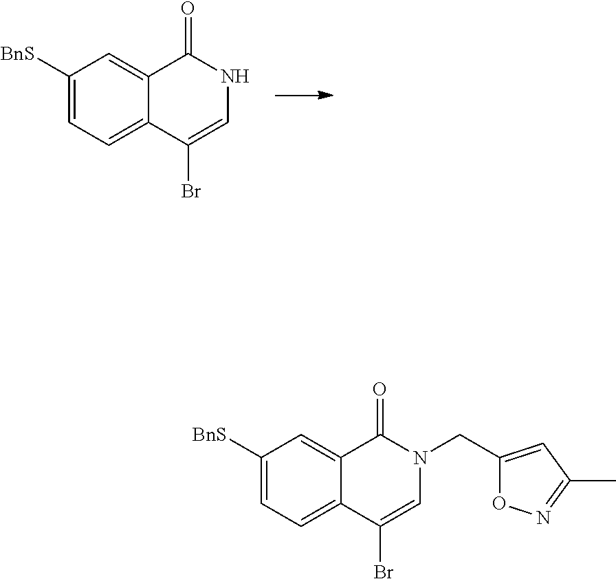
C1([BnS])=CC=C2C(=C1)C(=O)NC=C2Br.C1([BnS])=CC=C2C(=C1)C(=O)N(CC1=CC(C)=NO1)C=C2Br
